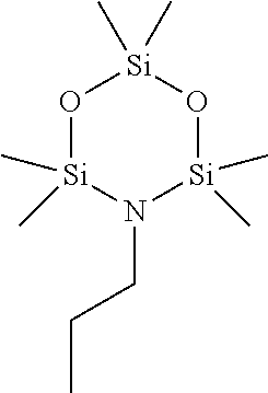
O1[Si](C)(C)N(CCC)[Si](C)(C)O[Si]1(C)C
